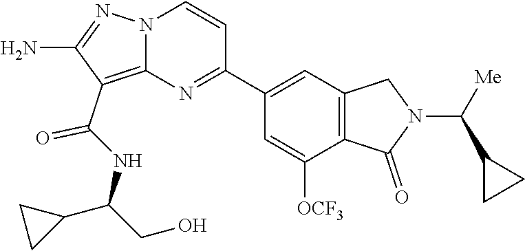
C1(C(NC(C2CC2)CO)=O)=C2N(N=C1N)C=CC(C1=CC3=C(C(=O)N(C(C4CC4)[Me])C3)C([OCF3])=C1)=N2
